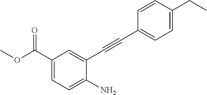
C1(C#CC2=CC(C(OC)=O)=CC=C2N)=CC=C(CC)C=C1
